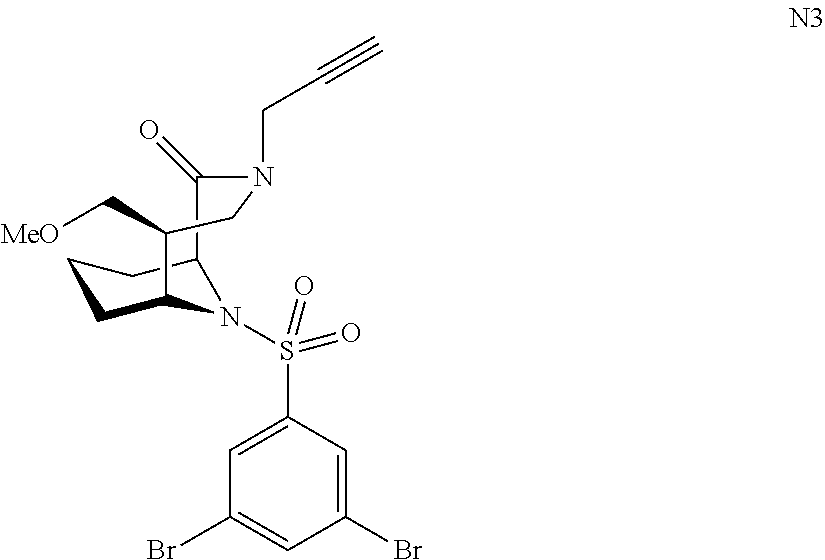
C1CC2N(S(=O)(C3=CC(Br)=CC(Br)=C3)=O)C(C1)C(=O)N(CC#C)CC2C[MeO]
